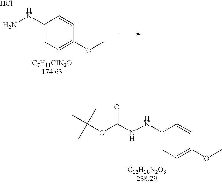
C(NNC1=CC=C(OC)C=C1)(OC(C)(C)C)=O.[C12H18N2O3238.29].NNC1=CC=C(OC)C=C1.Cl.[C7H11ClN2O174.63]
